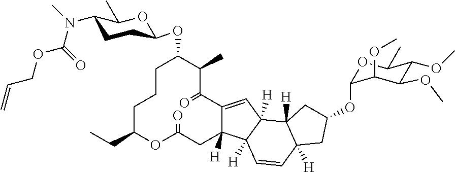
C1C(CC)OC(=O)CC2([H])C(=CC3([H])C2([H])C=CC2([H])C3([H])CC(OC3OC(C)C(OC)C(OC)C3OC)C2)C(=O)C(C)C(OC2CCC(N(C)C(=O)OCC=C)C(C)O2)CC1
